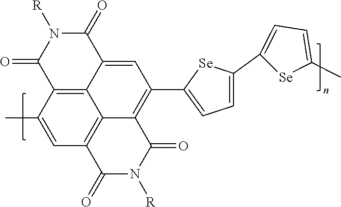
C1(C)=CC2=C3C4=C1C(=O)N([R])C(=O)C4=CC(C1=CC=C(C4=CC=C(C)[Se]4)[Se]1)=C3C(=O)N([R])C2=O
